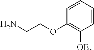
C1=CC=CC([OEt])=C1OCCN
